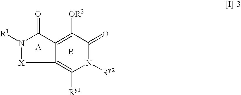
B.C1([Ry1])=C2C(=C([OR2])C(=O)N1[Ry2])C(=O)N([R1])[X]2
